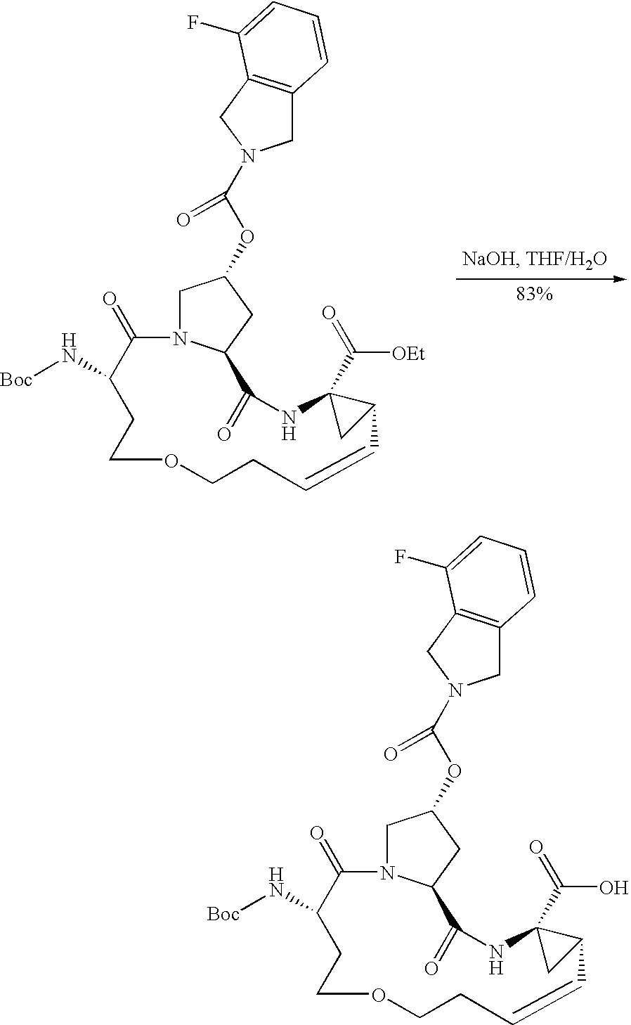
C1N2C(CC1OC(=O)N1CC3=C(C1)C(F)=CC=C3)C(=O)NC1(C(=O)[OEt])CC1C=CCCOCCC(N[Boc])C2=O.C1N2C(CC1OC(=O)N1CC3=C(C1)C(F)=CC=C3)C(=O)NC1(C(=O)O)CC1C=CCCOCCC(N[Boc])C2=O
